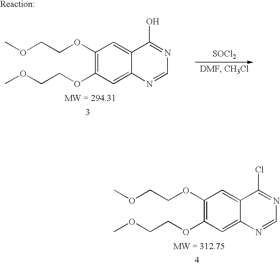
COCCOC1=C(OCCOC)C=C2C(=C1)C(Cl)=NC=N2.[SOCl2].COCCOC1=C(OCCOC)C=C2C(=C1)C(O)=NC=N2
